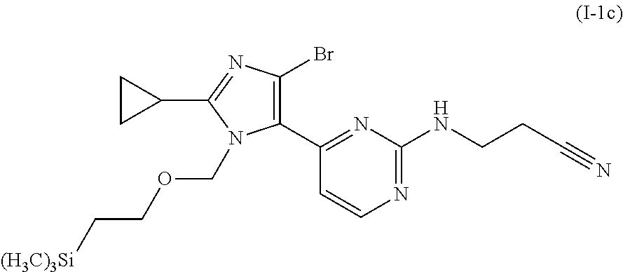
C1(C2=C(Br)N=C(C3CC3)N2COCC[(H3C)3Si])=NC(NCCC#N)=NC=C1
